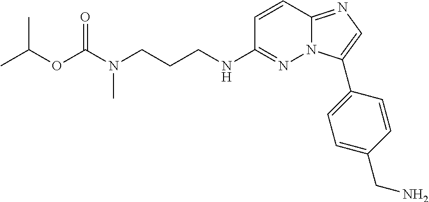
C1=CC2=NC=C(C3=CC=C(CN)C=C3)N2N=C1NCCCN(C(OC(C)C)=O)C
